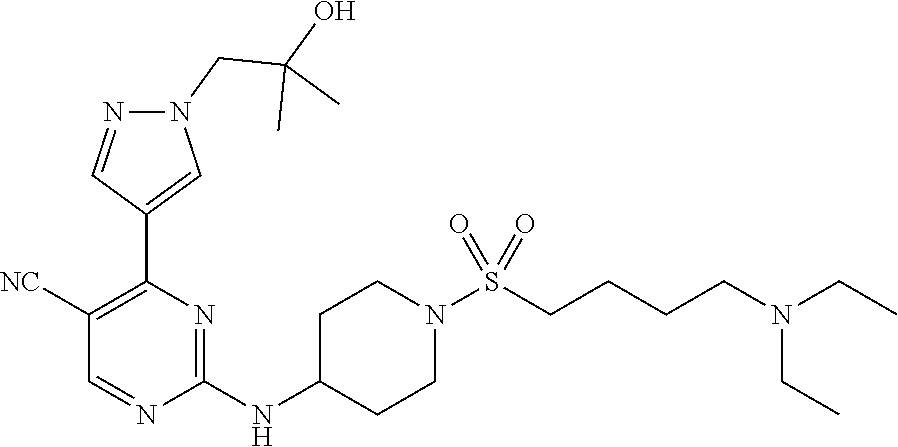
C1(NC2CCN(S(CCCCN(CC)CC)(=O)=O)CC2)=NC(C2=CN(CC(O)(C)C)N=C2)=C([NC])C=N1
